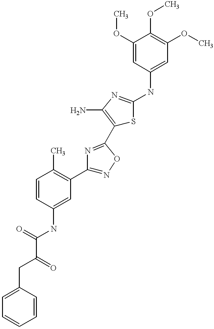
C(C(=O)NC1=CC(C2=NOC(C3=C(N)N=C(NC4=CC(OC)=C(OC)C(OC)=C4)S3)=N2)=C(C)C=C1)(CC1=CC=CC=C1)=O
